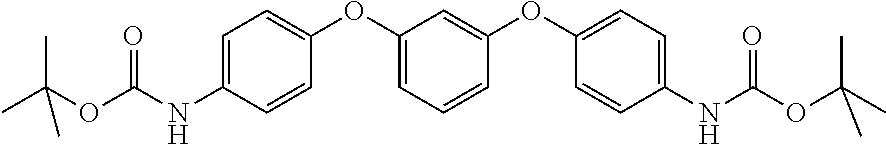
N(C1=CC=C(OC2=CC=CC(OC3=CC=C(NC(OC(C)(C)C)=O)C=C3)=C2)C=C1)C(OC(C)(C)C)=O
